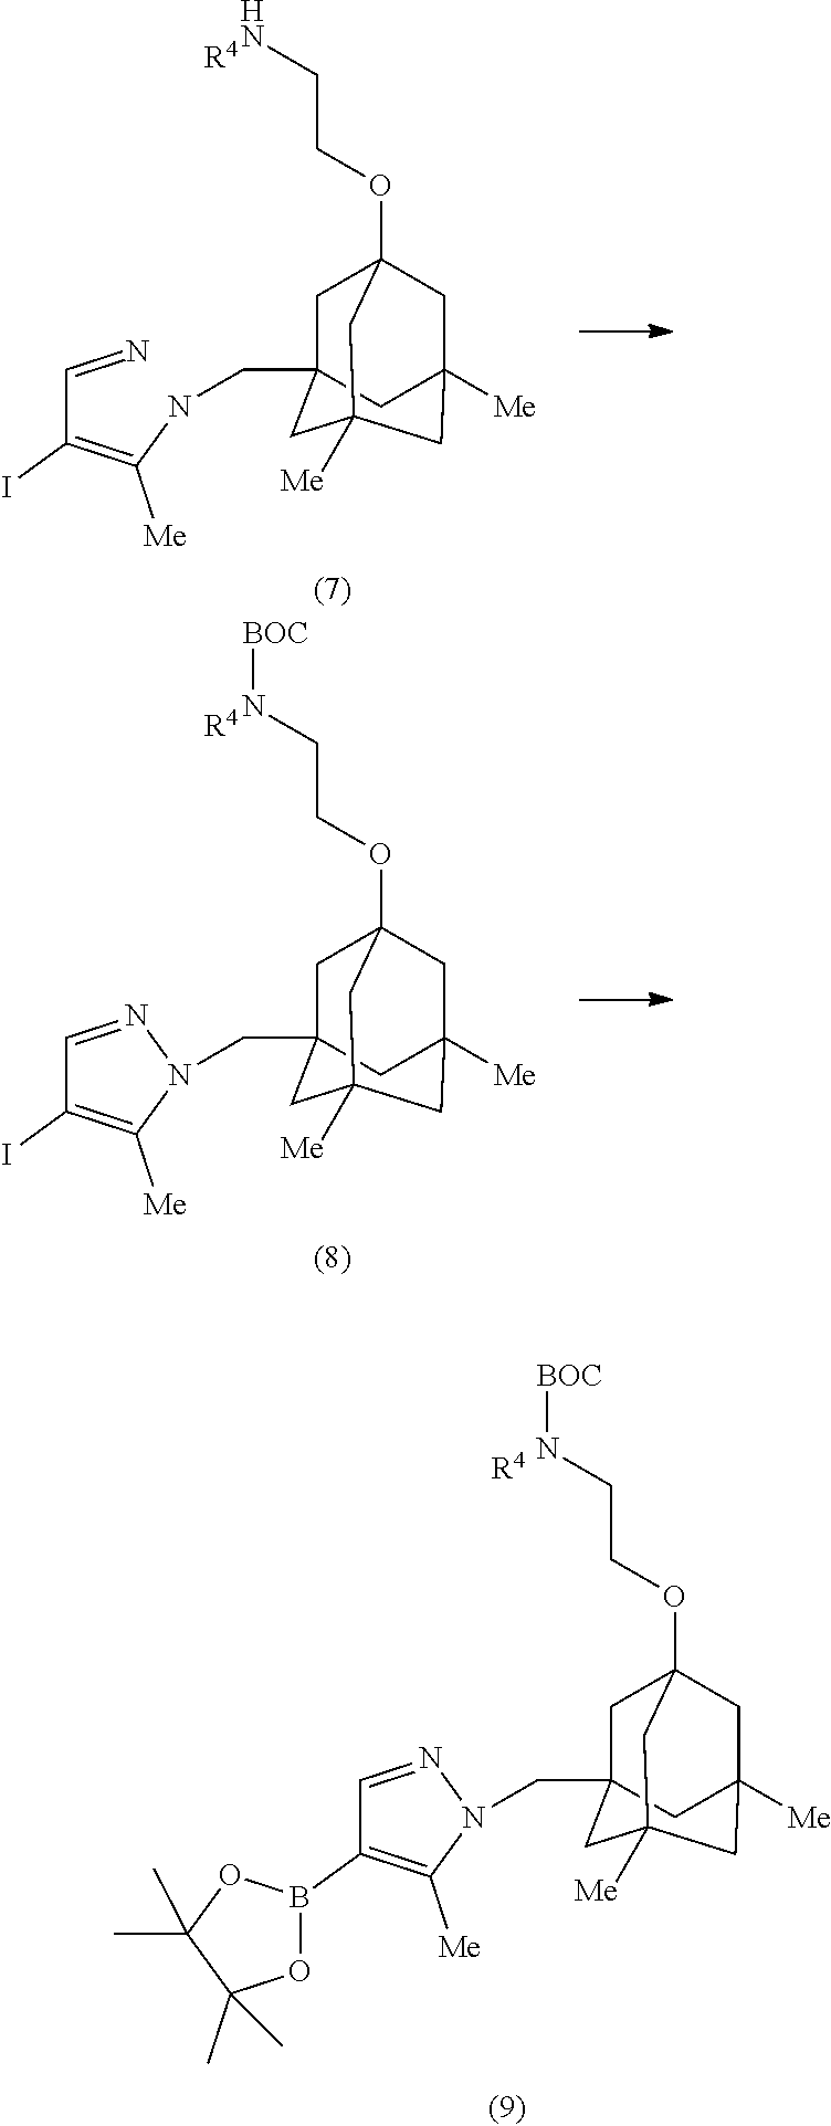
C1C2(CNC(=C(C=N)I)[Me])CC3([Me])CC1(OCCN)CC([Me])(C2)C3.[R4].C1C2(CN3C([Me])=C(I)C=N3)CC3([Me])CC1(OCCN[BOC])CC([Me])(C2)C3.[R4].C1C2(CN3C([Me])=C(B4OC(C)(C)C(C)(C)O4)C=N3)CC3([Me])CC1(OCCN[BOC])CC([Me])(C2)C3.[R4]
